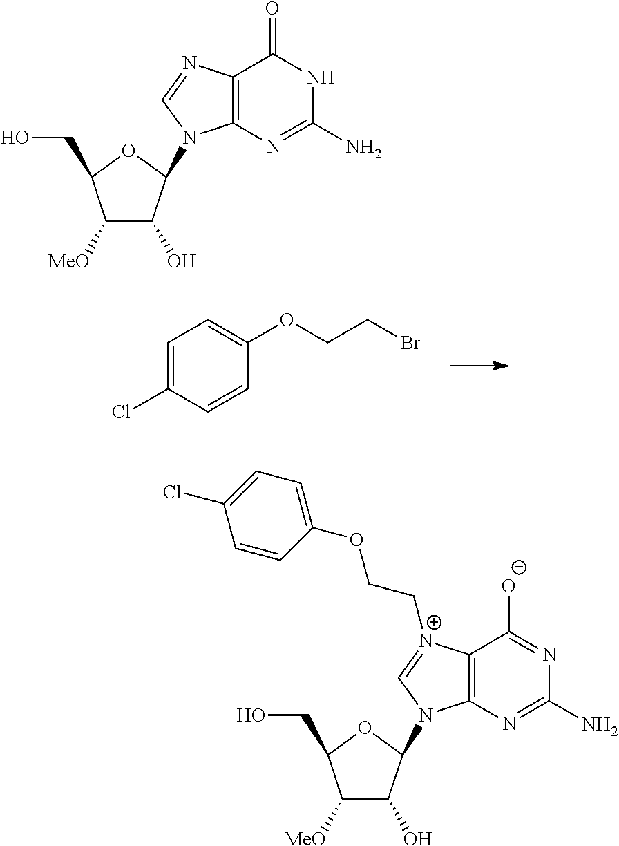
C1=C(Cl)C=CC(OCCBr)=C1.C1([MeO])C(O)C(N2C3=C(N=C2)C(=O)NC(N)=N3)OC1CO.C1([MeO])C(O)C(N2C3=C([N+](CCOC4=CC=C(Cl)C=C4)=C2)C([O-])=NC(N)=N3)OC1CO
